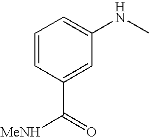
C1=CC(C(=O)[MeNH])=CC(NC)=C1
